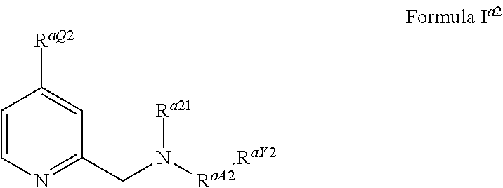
C1=CN=C(CN([RaA2][RaY2])[Ra21])C=C1[RaQ2]
